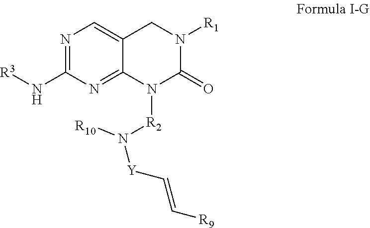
N1=C(N[R3])N=C2C(=C1)CN([R1])C(=O)N2[R2]N([Y]C=C[R9])[R10]
